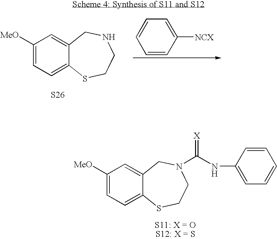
C1([MeO])=CC=C2C(=C1)CN(C(NC1=CC=CC=C1)=[X])CCS2.C1([MeO])=CC=C2C(=C1)CNCCS2.[S26].C1=CC=CC([NCX])=C1
